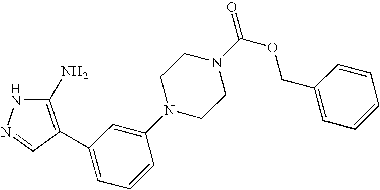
C1(N)=C(C2=CC=CC(N3CCN(C(OCC4=CC=CC=C4)=O)CC3)=C2)C=NN1
